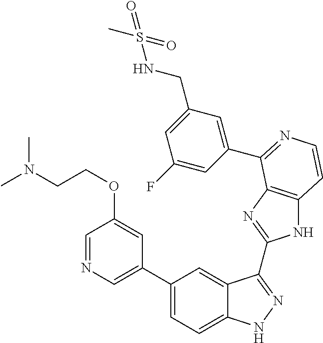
C1(C2=CN=CC(OCCN(C)C)=C2)=CC=C2C(=C1)C(C1=NC3=C(N1)C=CN=C3C1=CC(CNS(=O)(C)=O)=CC(F)=C1)=NN2
